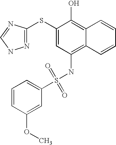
C1=CC(OC)=CC(S(NC2=C3C(=C(O)C(SC4=NNC=N4)=C2)C=CC=C3)(=O)=O)=C1
